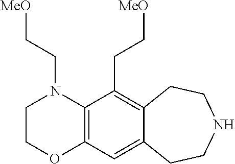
N1(CC[MeO])C2=C(OCC1)C=C1C(=C2CC[MeO])CCNCC1
